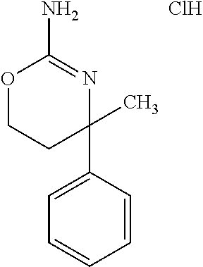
C1(N)=NC(C2=CC=CC=C2)(C)CCO1.Cl
